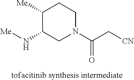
[Me]NC1C([Me])CCN(C(C[CN])=O)C1
